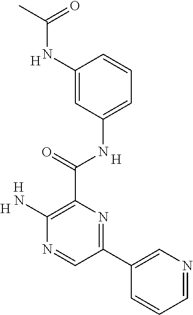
C1(N)=C(C(NC2=CC=CC(NC(=O)C)=C2)=O)N=C(C2=CN=CC=C2)C=N1.[H].[H].[H].[H]
